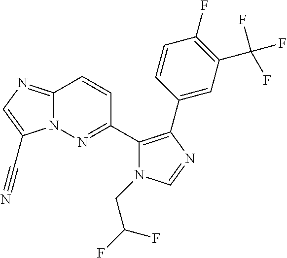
N12C(=NC=C1C#N)C=CC(C1=C(C3=CC(C(F)(F)F)=C(F)C=C3)N=CN1CC(F)F)=N2
